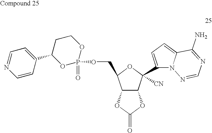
C12C(C(C3=CC=C4N3N=CN=C4N)([CN])OC1COP1(=O)OCCC(C3=CC=NC=C3)O1)OC(=O)O2
